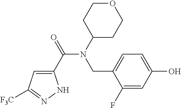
C1(C(=O)N(C2CCOCC2)CC2=CC=C(O)C=C2F)=CC([F3C])=NN1
